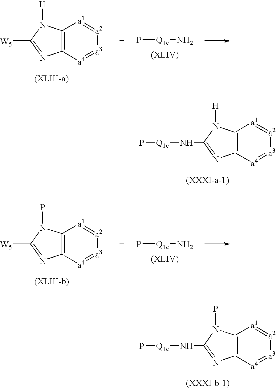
C12=C([a4]=[a3][a2]=[a1]1)N=C([W5])N2[H].P[Q1c]N.C12=C([a4]=[a3][a2]=[a1]1)N=C(N[Q1c]P)N2[H].C12=C([a4]=[a3][a2]=[a1]1)N=C([W5])N2P.P[Q1c]N.C12=C([a4]=[a3][a2]=[a1]1)N=C(N[Q1c]P)N2P
